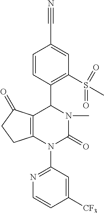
N1=C(N2C3=C(C(=O)CC3)C(C3=C(S(C)(=O)=O)C=C(C#N)C=C3)N(C)C2=O)C=C([CF3])C=C1
